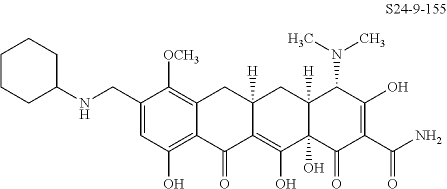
C1(CNC2CCCCC2)=CC(O)=C2C(=C1[OCH3])CC1([H])C(=C(O)C3(O)C([H])(C1)C(N(C)C)C(O)=C(C(N)=O)C3=O)C2=O
